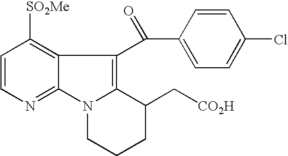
C1=CN=C2C(=C1[SO2Me])C(C(C1=CC=C(Cl)C=C1)=O)=C1N2CCCC1C[CO2H]
